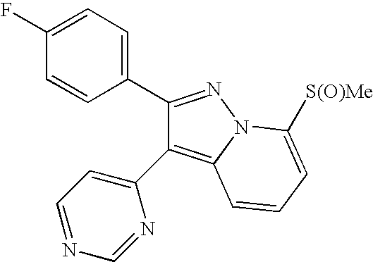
C1(C2=NN3C(=C2C2=CC=NC=N2)C=CC=C3[S(O)Me])=CC=C(F)C=C1
